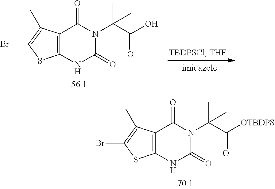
C12=C(NC(=O)N(C(C(O)=O)(C)C)C1=O)SC(Br)=C2C.C12=C(NC(=O)N(C(C([OTBDPS])=O)(C)C)C1=O)SC(Br)=C2C
